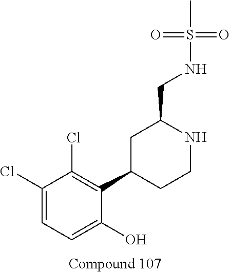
C1(Cl)=CC=C(O)C(C2CCNC(CNS(=O)(=O)C)C2)=C1Cl
